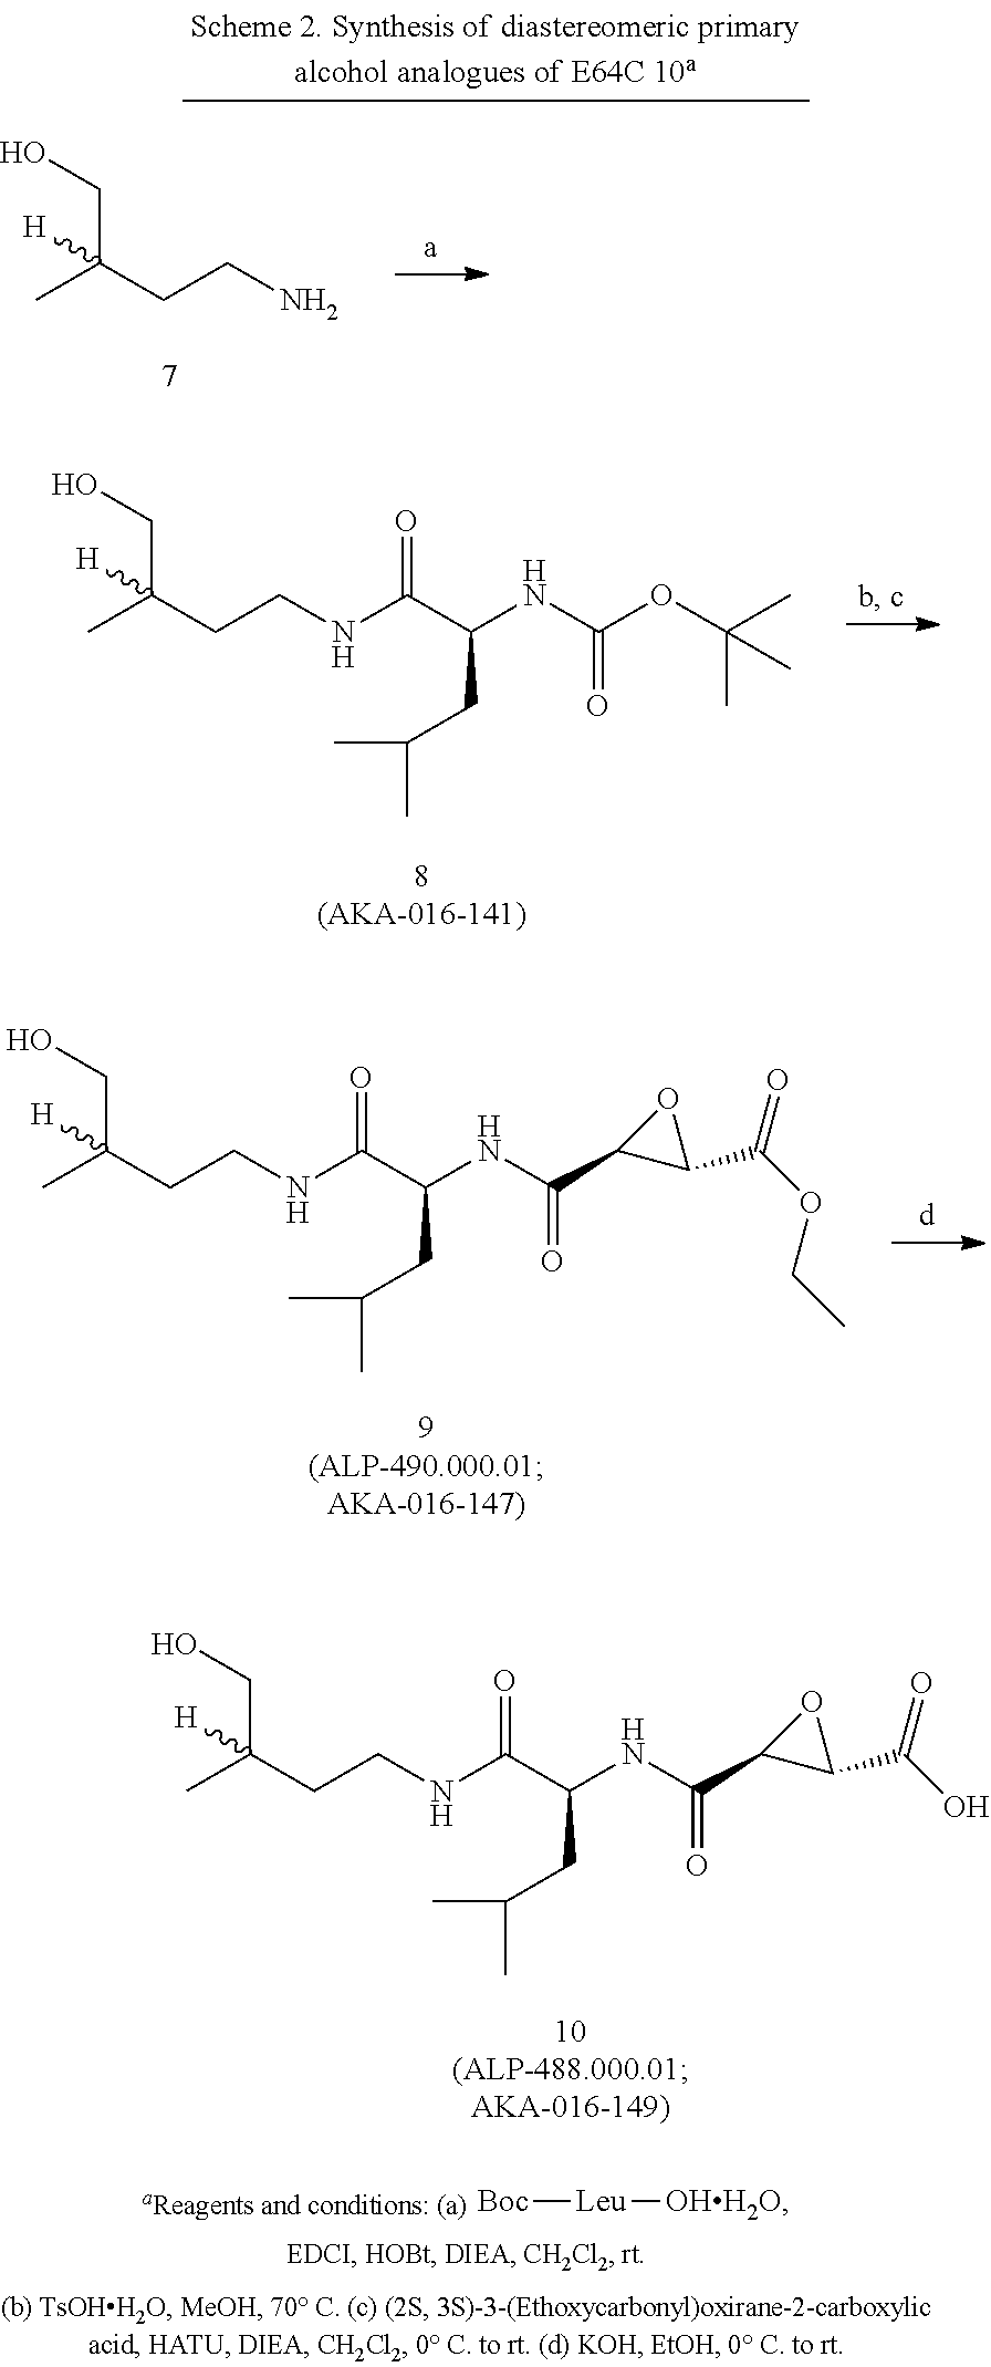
CC(CCNC(C(NC(OC(C)(C)C)=O)CC(C)C)=O)(CO)[H].CC(CCNC(C(NC(C1C(C(OCC)=O)O1)=O)CC(C)C)=O)(CO)[H].CC(CCNC(C(NC(C1C(C(O)=O)O1)=O)CC(C)C)=O)(CO)[H].CC(CCN)(CO)[H].[Boc][Leu][OHH2O]
